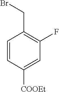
C1=CC([COOEt])=CC(F)=C1CBr
